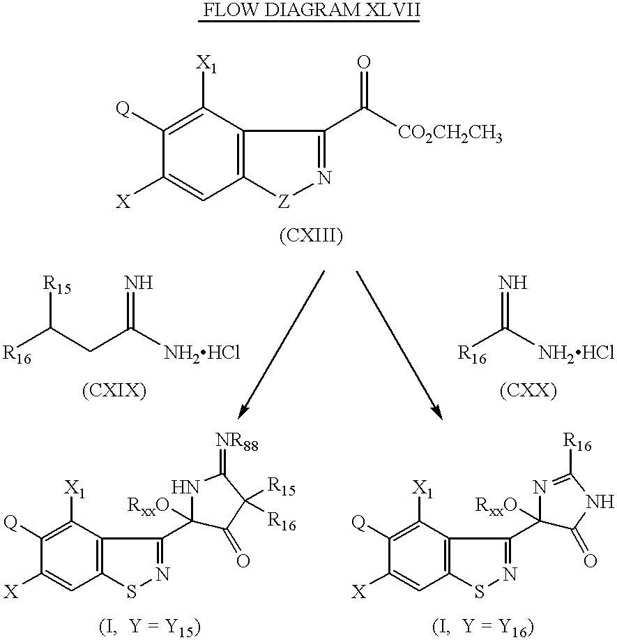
C12=C(C([X1])=C([Q])C([X])=C1)C(C([CO2CH2CH3])=O)=N[Z]2.C12=C(C([X1])=C([Q])C([X])=C1)C(C1([RxxO])C(=O)C([R15])([R16])C(=[NR88])N1)=NS2.C12=C(C([X1])=C([Q])C([X])=C1)C(C1([RxxO])C(=O)NC([R16])=N1)=NS2.[R16]C(CC([NH2HCl])=N)[R15].[R16]C([NH2HCl])=N
